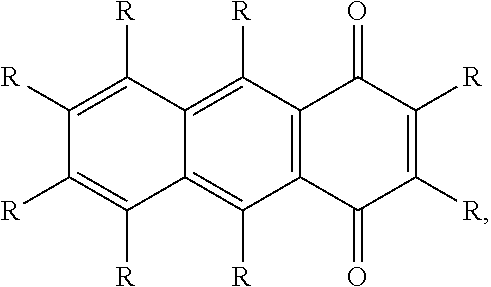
C12=C(C([R])=C3C(=C1[R])C([R])=C([R])C([R])=C3[R])C(=O)C([R])=C([R])C2=O
